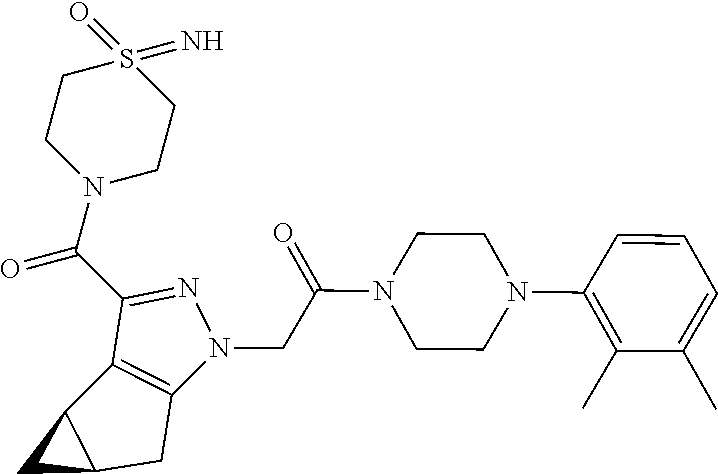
C(C(N1CCN(C2=C(C)C(C)=CC=C2)CC1)=O)N1C2=C(C(C(N3CCS(=O)(=N)CC3)=O)=N1)C1C(C2)C1
